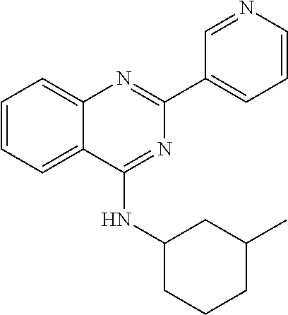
C1(C2=CC=CN=C2)=NC2=CC=CC=C2C(NC2CCCC(C)C2)=N1
